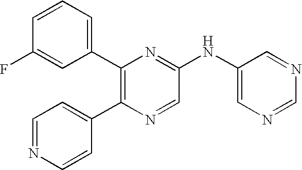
C1(C2=C(C3=CC=NC=C3)N=CC(NC3=CN=CN=C3)=N2)=CC=CC(F)=C1
